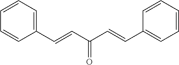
C1(C=CC(C=CC2=CC=CC=C2)=O)=CC=CC=C1
